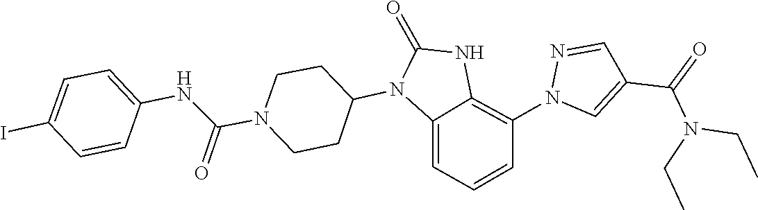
CCN(CC)C(C1=CN(C2=C3NC(=O)N(C4CCN(C(NC5=CC=C(I)C=C5)=O)CC4)C3=CC=C2)N=C1)=O
